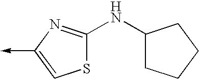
C1(NC2CCCC2)=NC(->C)=CS1
